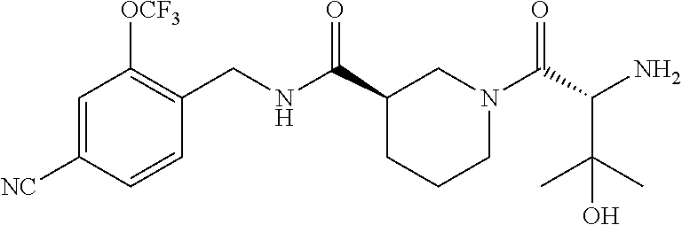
C1=C([NC])C=CC(CNC(C2CCCN(C(C(N)C(C)(C)O)=O)C2)=O)=C1[OCF3]
